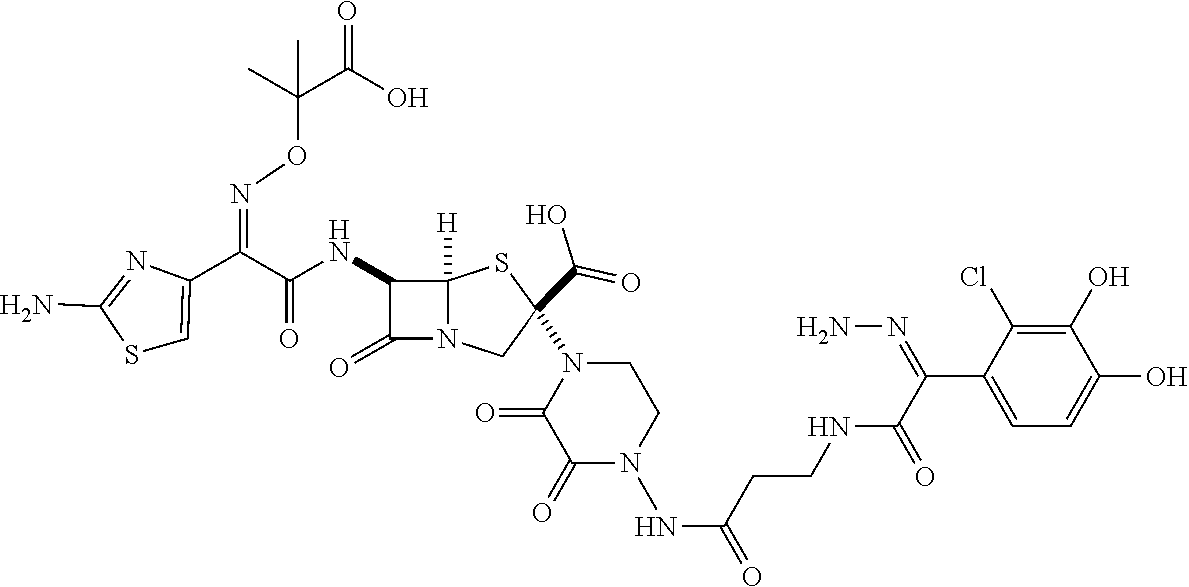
C(=O)(NC1C(=O)N2C1([H])SC(C(O)=O)(N1CCN(NC(CCNC(C(C3=CC=C(O)C(O)=C3Cl)=NN)=O)=O)C(=O)C1=O)C2)C(C1=CSC(N)=N1)=NOC(C(O)=O)(C)C
